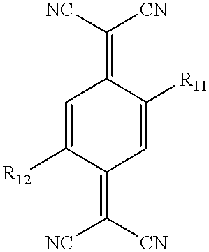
C1=C([R12])C(=C([NC])[CN])C=C([R11])C1=C([NC])[CN]
